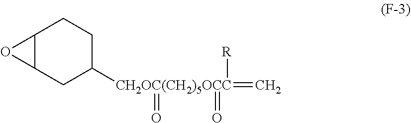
C12C(CC([CH2OC(CH2)5OCC](=C)(=O)(=O)[R])CC1)O2
